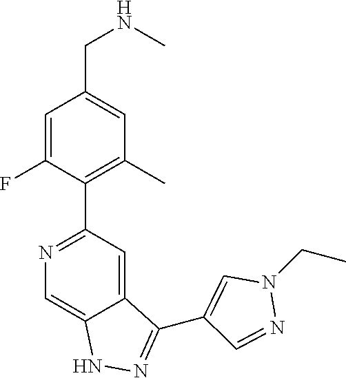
N1=C(C2=C(C)C=C(CNC)C=C2F)C=C2C(=C1)NN=C2C1=CN(CC)N=C1
